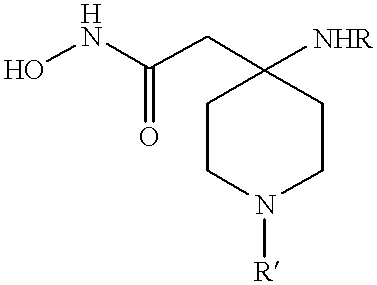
ONC(CC1([NHR])CCN([R])CC1)=O
